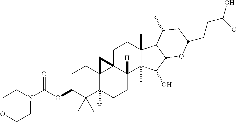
N1(C(=O)OC2C(C)(C)C3([H])C4(CC2)C2(CCC5(C)C(C)(C(O)C6C5C(C)CC(CCC(O)=O)O6)C2([H])CC3)C4)CCOCC1
